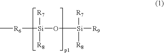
C[R6][Si](O[Si]([R7])([R8])[R9])([R7])[R8]
